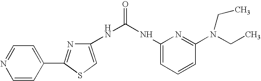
C1=NC=CC(C2=NC(NC(NC3=CC=CC(N(CC)CC)=N3)=O)=CS2)=C1
